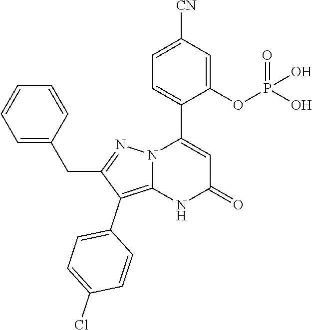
C1(OP(O)(=O)O)=CC([CN])=CC=C1C1=CC(=O)NC2=C(C3=CC=C(Cl)C=C3)C(CC3=CC=CC=C3)=NN12
